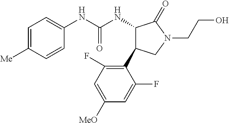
C1=C([Me])C=CC(NC(NC2C(C3=C(F)C=C([MeO])C=C3F)CN(CCO)C2=O)=O)=C1
